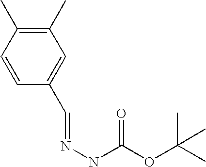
C1(C)=C(C)C=CC(C=NNC(OC(C)(C)C)=O)=C1
